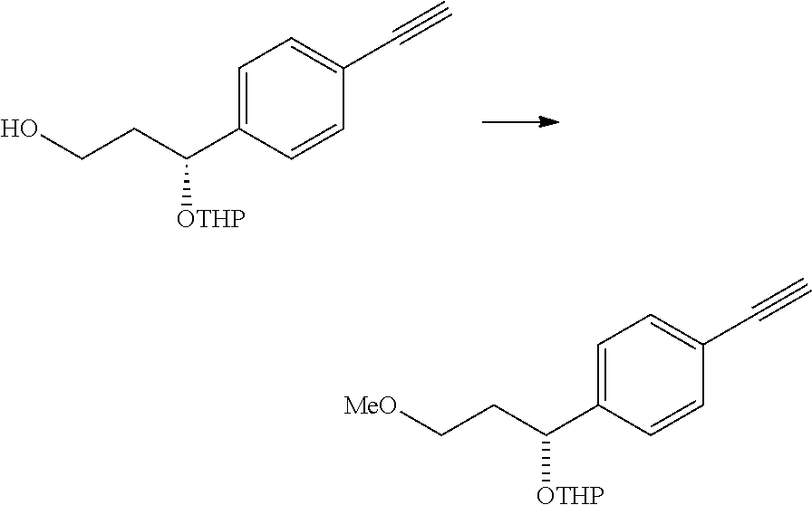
C1=C(C(CCO)[OTHP])C=CC(C#C)=C1.C1=C(C(CC[MeO])[OTHP])C=CC(C#C)=C1
